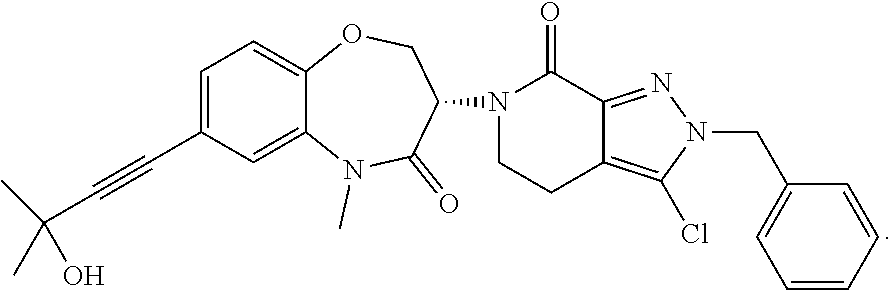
C1=C(C#CC(C)(O)C)C=C2C(=C1)OCC(N1CCC3=C(Cl)N(CC4=CC=CC=C4)N=C3C1=O)C(=O)N2C
